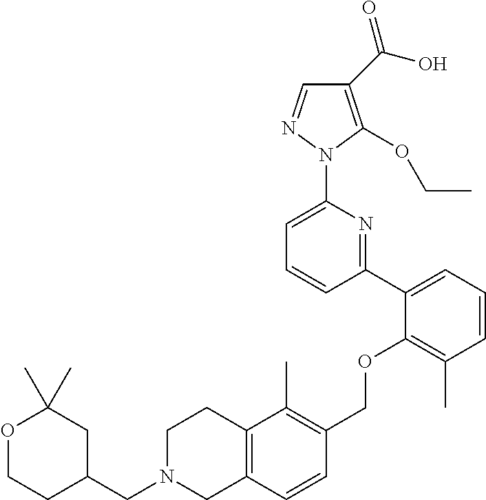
C1(C(O)=O)=C(OCC)N(C2=CC=CC(C3=CC=CC(C)=C3OCC3=C(C)C4=C(C=C3)CN(CC3CCOC(C)(C)C3)CC4)=N2)N=C1
